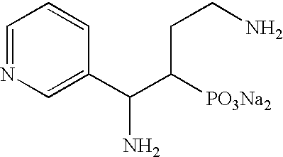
C1(C(C([PO3Na2])CCN)N)=CN=CC=C1
